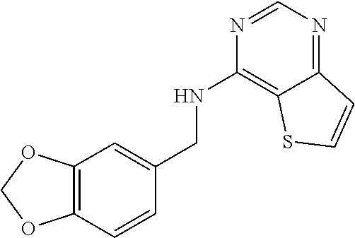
C12=C(C=CC(CNC3=C4C(=NC=N3)C=CS4)=C1)OCO2
